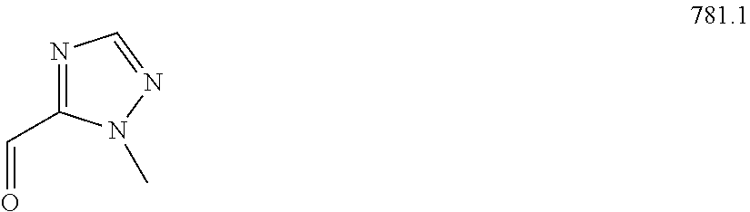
N1=C(C=O)N(C)N=C1
